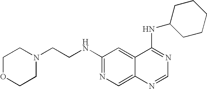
C1(NCCN2CCOCC2)=NC=C2C(=C1)C(NC1CCCCC1)=NC=N2
